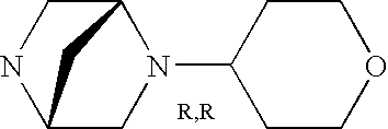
C12CN(C3CCOCC3)C(CN1)C2
